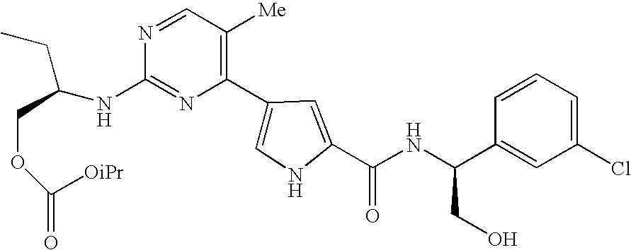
N1=C(NC(CC)COC([OiPr])=O)N=CC([Me])=C1C1=CNC(C(NC(C2=CC(Cl)=CC=C2)CO)=O)=C1
